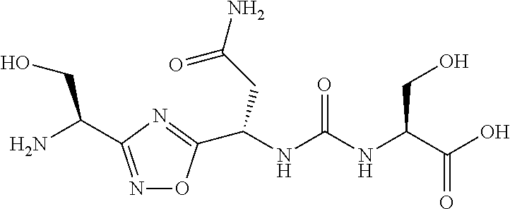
N1=C(C(N)CO)N=C(C(CC(N)=O)NC(NC(C(O)=O)CO)=O)O1
